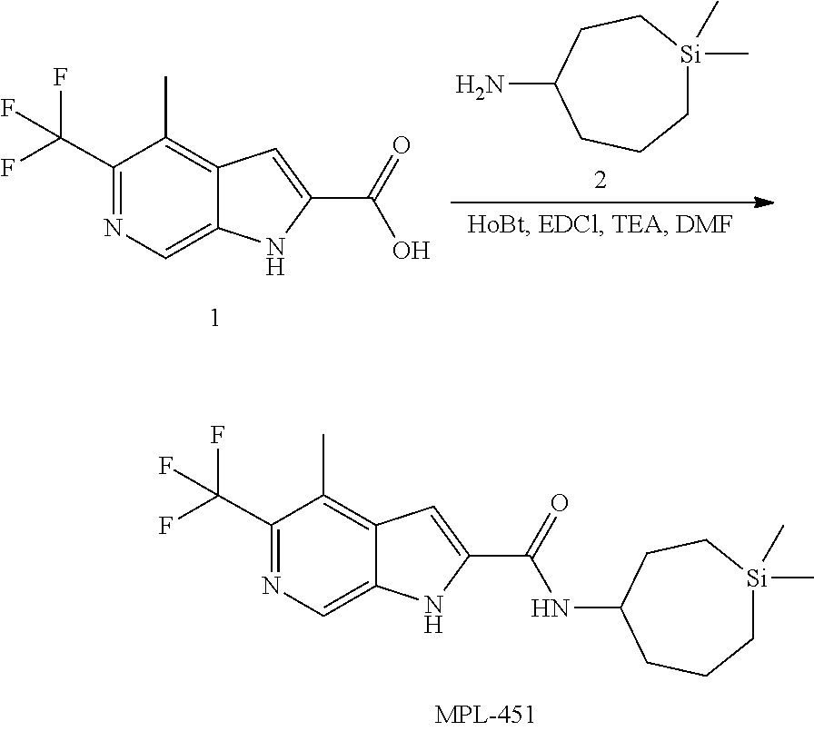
C1=C2C(=C(C)C(C(F)(F)F)=N1)C=C(C(=O)NC1CCC[Si](C)(C)CC1)N2.NC1CCC[Si](C)(C)CC1.C1=C2C(=C(C)C(C(F)(F)F)=N1)C=C(C(=O)O)N2
